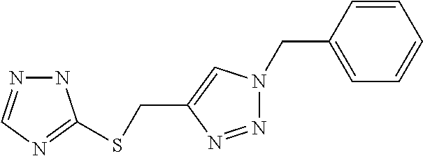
C1=CC(CN2N=NC(CSC3=NC=NN3)=C2)=CC=C1
